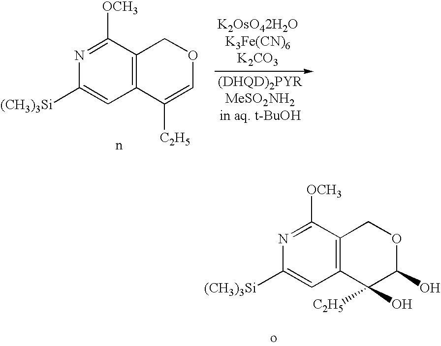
C1([(CH3)3Si])=CC2=C(C([OCH3])=N1)COC(O)C2(O)[C2H5].C1([(CH3)3Si])=CC2=C(C([OCH3])=N1)COC=C2[C2H5]
